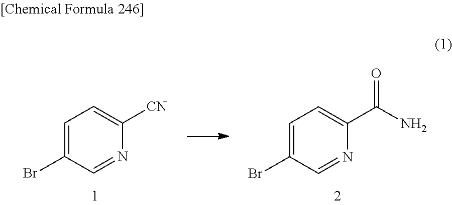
C1=C(Br)C=NC([CN])=C1.C1=C(Br)C=NC(C(N)=O)=C1
